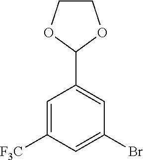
C1=C([F3C])C=C(Br)C=C1C1OCCO1
